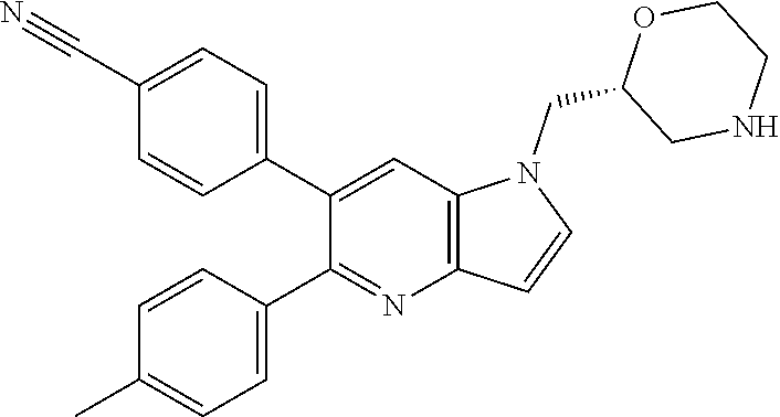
C1=C(C#N)C=CC(C2=CC3=C(N=C2C2=CC=C(C)C=C2)C=CN3CC2CNCCO2)=C1
